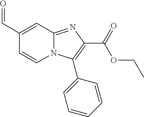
C1(C=O)=CC2=NC(C(OCC)=O)=C(C3=CC=CC=C3)N2C=C1
